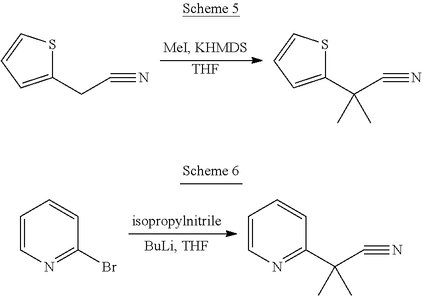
C1(CC#N)=CC=CS1.[THF].C1(C(C#N)(C)C)=CC=CS1.C1=CN=C(Br)C=C1.C1=CN=C(C(C#N)(C)C)C=C1
